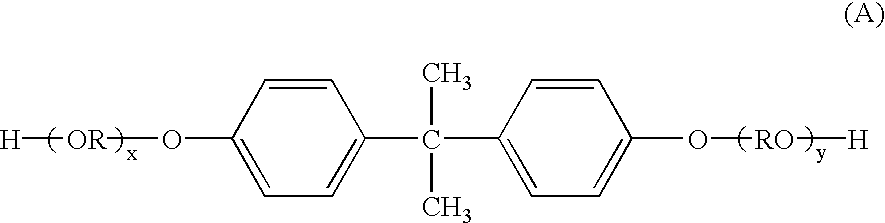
C1(O[OR][H])=CC=C(C(C)(C)C2=CC=C(O[RO][H])C=C2)C=C1
